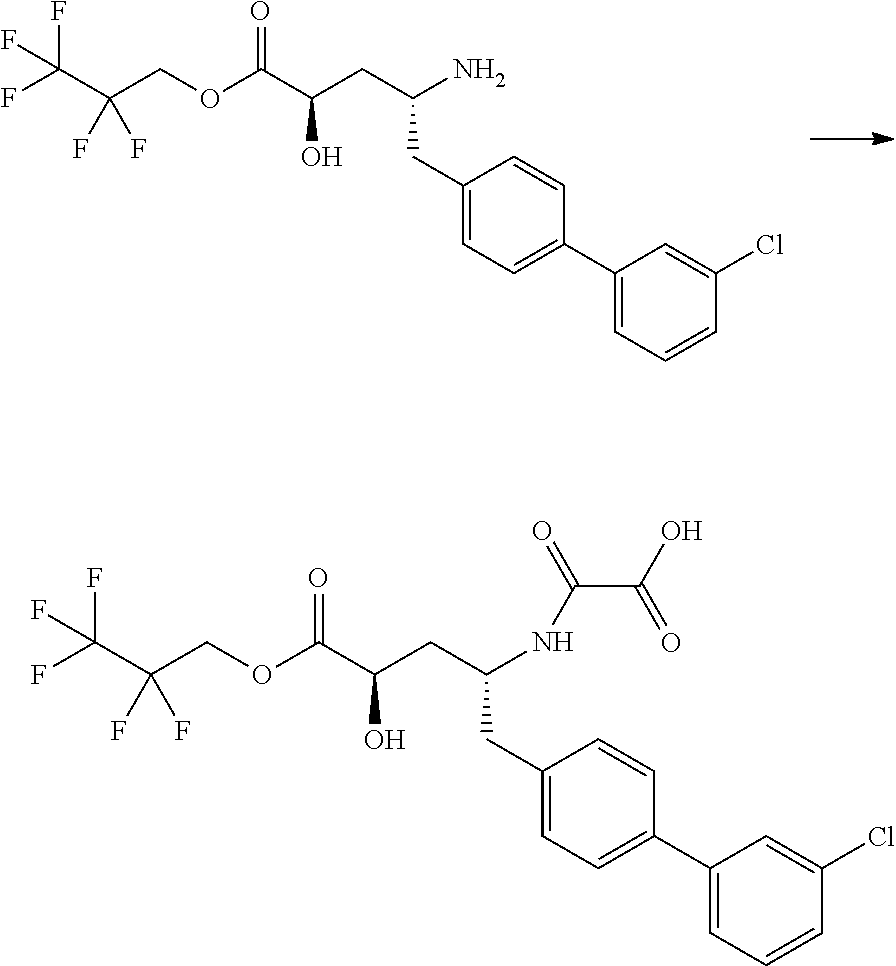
O(C(C(CC(N)CC1=CC=C(C2=CC=CC(Cl)=C2)C=C1)O)=O)CC(C(F)(F)F)(F)F.O(C(C(CC(CC1=CC=C(C2=CC=CC(Cl)=C2)C=C1)NC(C(O)=O)=O)O)=O)CC(C(F)(F)F)(F)F
